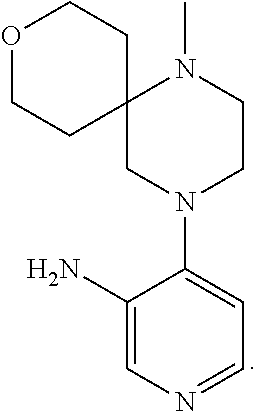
C1(N)=CN=CC=C1N1CCN(C)C2(C1)CCOCC2
